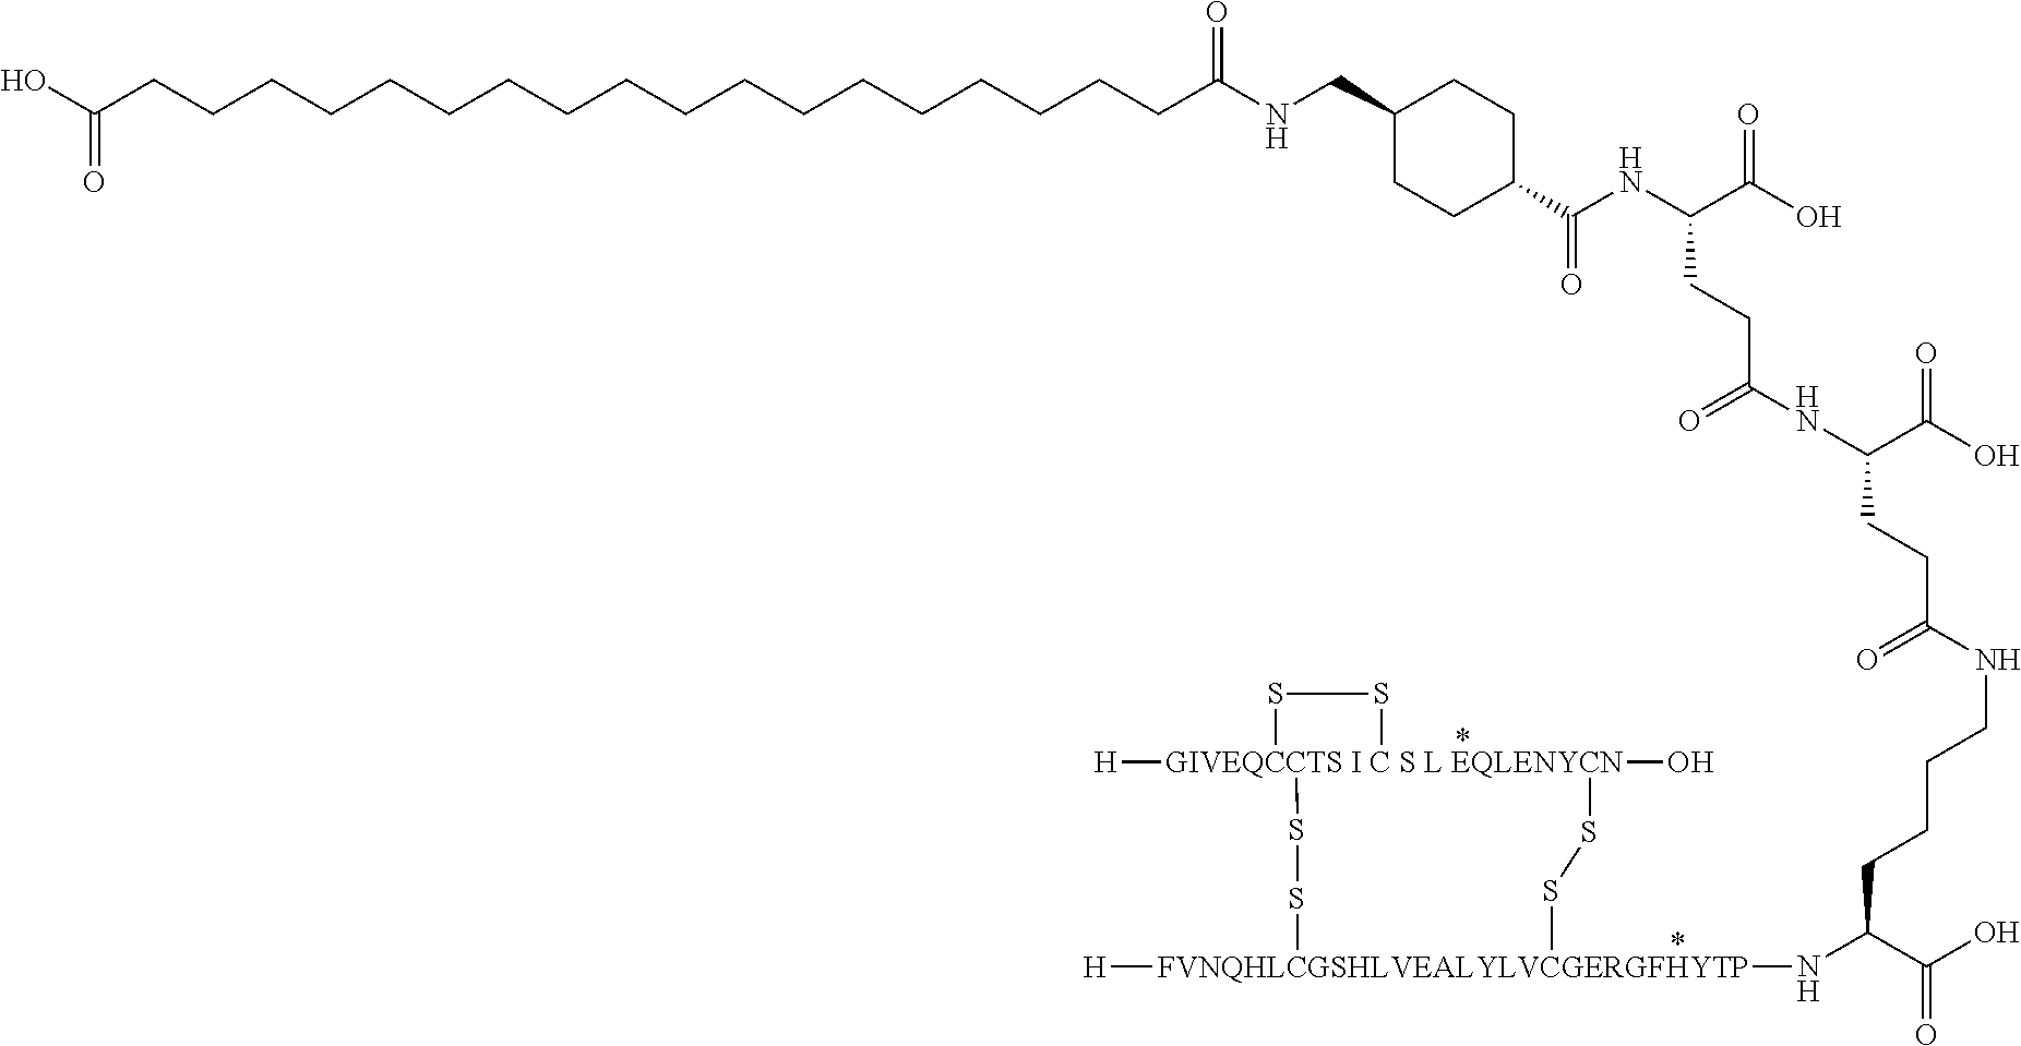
[GIVEQCCTS I C S L EQLENYCN]12([H])(O)(SS[FVNQHLCGSHLVEALYLVCGERGFHYTP]([H])(NC(C(O)=O)CCCCNC(CCC(NC(=O)CCC(NC(=O)C3CCC(CNC(CCCCCCCCCCCCCCCCCCC(O)=O)=O)CC3)C(O)=O)C(O)=O)=O)SS1)SS2
